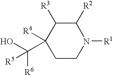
C1([R2])C([R3])C([R4])(C(O)([R6])[R5])CCN1[R1]
